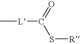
C[L]C(=O)S[R]
